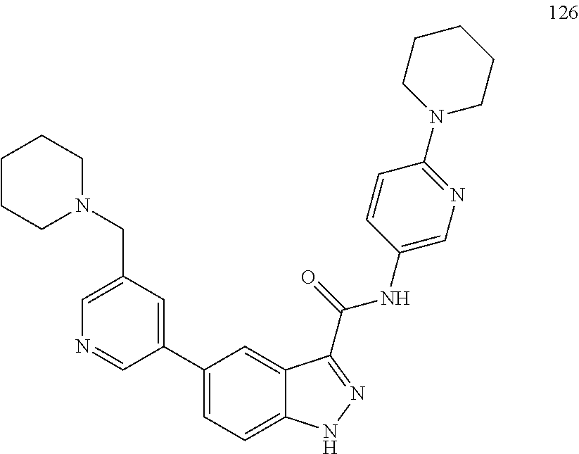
C1(C2=CC(CN3CCCCC3)=CN=C2)=CC=C2C(=C1)C(C(=O)NC1=CN=C(N3CCCCC3)C=C1)=NN2
